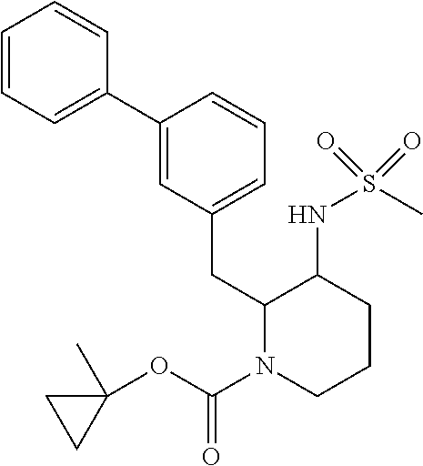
C1=CC=C(C2=CC(CC3N(C(OC4(C)CC4)=O)CCCC3NS(C)(=O)=O)=CC=C2)C=C1
